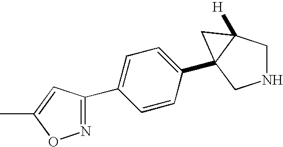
N1CC2([H])C(C3=CC=C(C4=NOC(C)=C4)C=C3)(C1)C2
